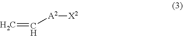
C=C[A2][X2]
